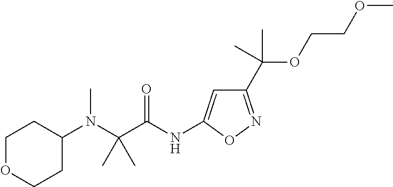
C1OCCC(N(C(C(NC2=CC(C(C)(OCCOC)C)=NO2)=O)(C)C)C)C1
